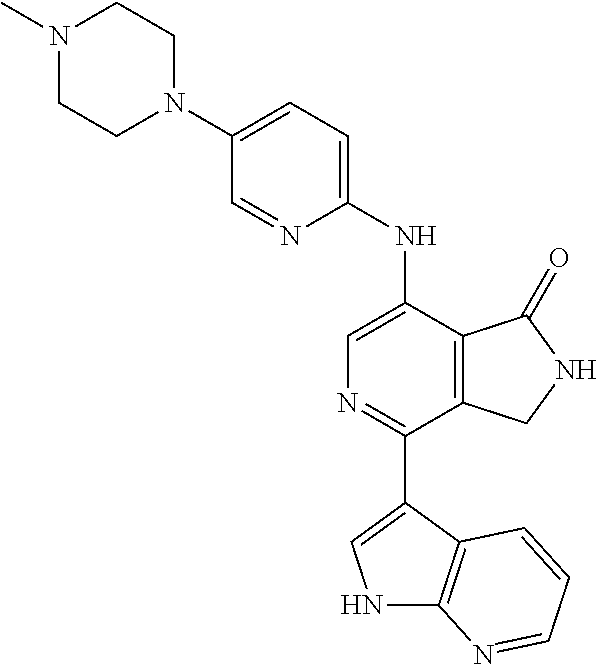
N1(C)CCN(C2=CC=C(NC3=CN=C(C4=CNC5=C4C=CC=N5)C4=C3C(=O)NC4)N=C2)CC1
